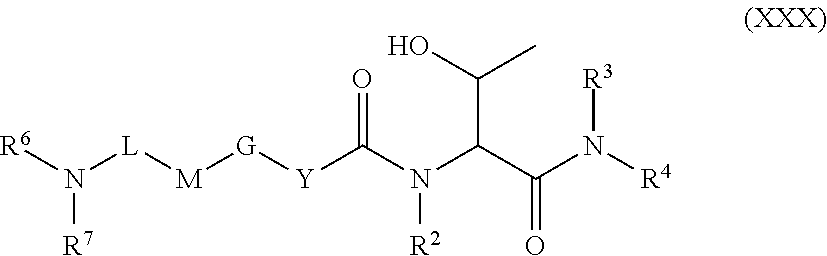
[R6]N([L][M][G][Y]C(N(C(C(N([R4])[R3])=O)C(O)C)[R2])=O)[R7]
